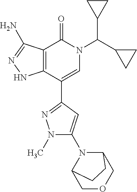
C12=C(C(C3=NN(C)C(N4C5COCC4CC5)=C3)=CN(C(C3CC3)C3CC3)C1=O)NN=C2N
